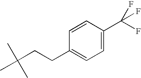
C1=C(C(F)(F)F)C=CC(CCC(C)(C)C)=C1
